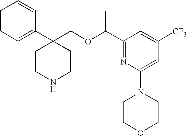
C1=CC=C(C2(COC(C3=NC(N4CCOCC4)=CC([CF3])=C3)C)CCNCC2)C=C1
